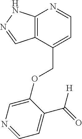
C12=C(C(COC3=CN=CC=C3C(=O)[H])=CC=N1)C=NN2
